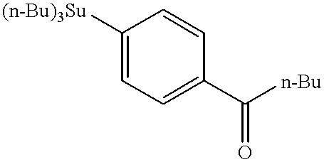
C1([(n-Bu)3Su])=CC=C(C([n-Bu])=O)C=C1
